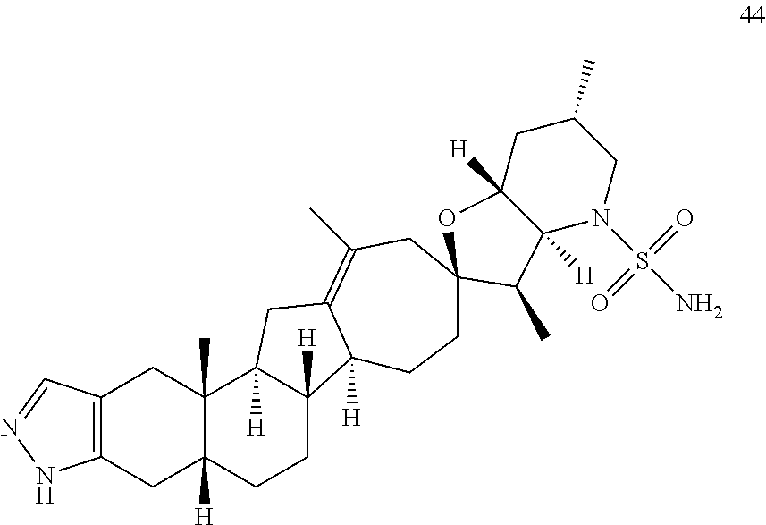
C12=C(CC3([H])C(C)(C1)C1([H])C([H])(CC3)C3([H])C(=C(C)CC4(CC3)OC3([H])C([H])(N(S(N)(=O)=O)CC(C)C3)C4C)C1)NN=C2
